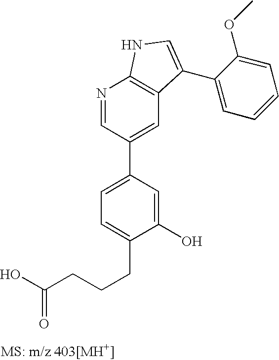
N1=CC(C2=CC=C(CCCC(=O)O)C(O)=C2)=CC2=C1NC=C2C1=CC=CC=C1OC
